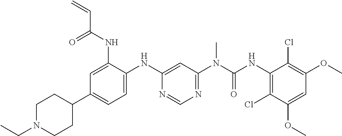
C1=C(NC(C=C)=O)C(NC2=CC(N(C)C(=O)NC3=C(Cl)C(OC)=CC(OC)=C3Cl)=NC=N2)=CC=C1C1CCN(CC)CC1
